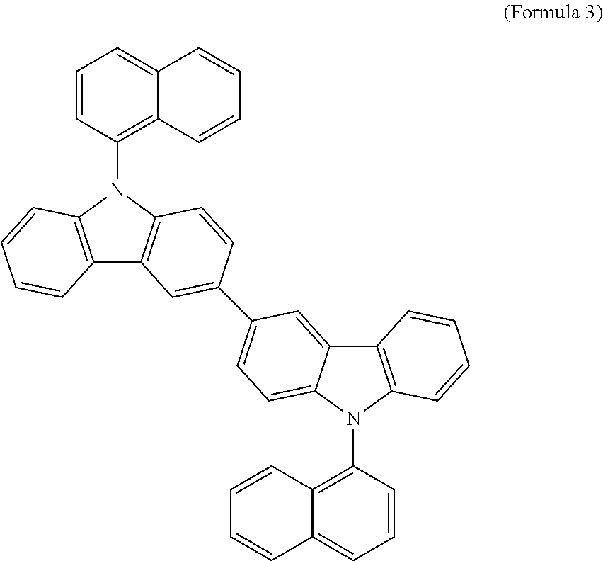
C1=CC(N2C3=C(C4=C2C=CC(C2=CC=C5C(=C2)C2=C(N5C5=C6C(=CC=C5)C=CC=C6)C=CC=C2)=C4)C=CC=C3)=C2C(=C1)C=CC=C2
